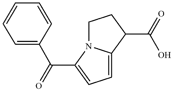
C1(C(=O)C2=CC=C3N2CCC3C(=O)O)=CC=CC=C1
